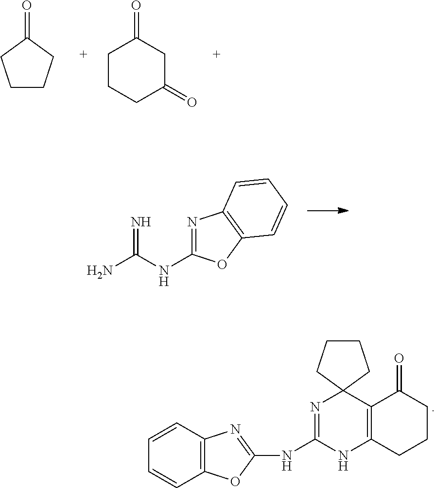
C1CCC(=O)C1.C1(=O)CCCC(=O)C1.C(=N)(N)NC1=NC2=C(O1)C=CC=C2.C12=C(C=CC=C1)N=C(NC1=NC3(C4=C(N1)CCCC4=O)CCCC3)O2
